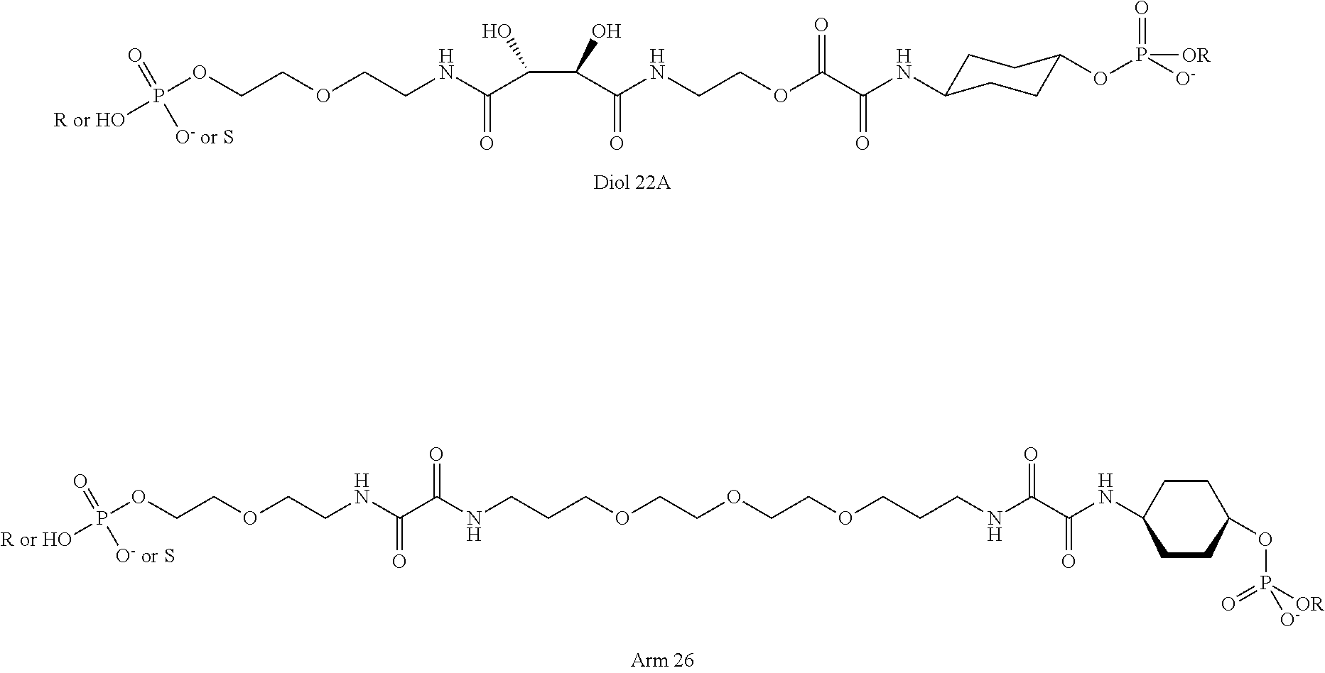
O(P(=O)([O- or S])[R or HO])CCOCCNC(=O)C(C(O)C(=O)NCCOC(=O)C(=O)NC1CCC(OP(=O)([O-])[OR])CC1)O.O(P(=O)([O- or S])[R or HO])CCOCCNC(=O)C(=O)NCCCOCCOCCOCCCNC(C(NC1CCC(OP([OR])(=O)[O-])CC1)=O)=O
